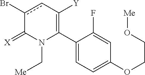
C1(C2=C([Y])cc(Br)C(=[X])N2C[Me])=CC=C(OCCO[Me])C=C1F
